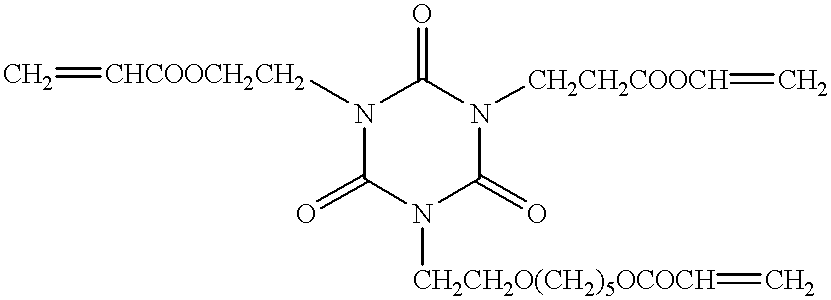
C1(=O)N([CH2CH2O(CH2)5OCOCH]=C)C(=O)N([CH2CH2COOCH]=C)C(=O)N1[CHCOOCH2CH2]=C
